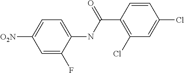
C1=C(F)C(NC(C2=C(Cl)C=C(Cl)C=C2)=O)=CC=C1[O2N]
